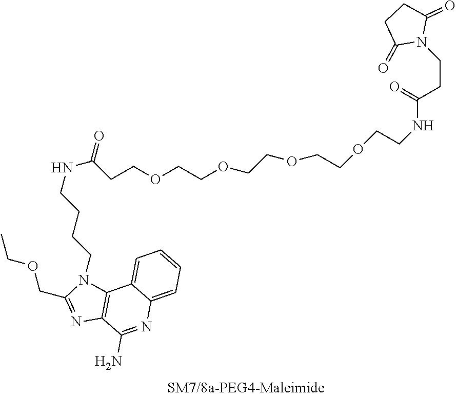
N1=C(COCC)N(CCCCNC(CCOCCOCCOCCOCCNC(=O)CCN2C(=O)CCC2=O)=O)C2=C1C(N)=NC1=CC=CC=C21
